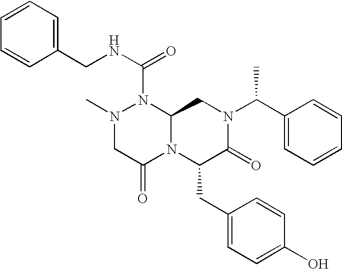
C1=CC=C(CNC(N2N(C)CC(=O)N3C2CN(C(C2=CC=CC=C2)C)C(=O)C3CC2=CC=C(O)C=C2)=O)C=C1
